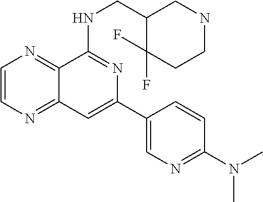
C1=CN=C2C(=N1)C(NCC1C(F)(F)CCNC1)=NC(C1=CN=C(N(C)C)C=C1)=C2
